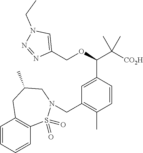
C1(COC(C([CO2H])(C)C)C2=CC(CN3S(=O)(=O)C4=C(C=CC=C4)CC(C)C3)=C(C)C=C2)=CN(CC)N=N1
